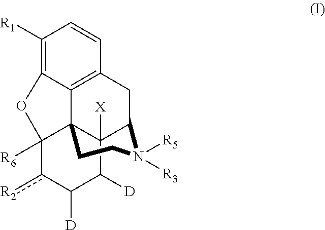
C1([R1])=C2C3=C(C=C1)CC1C4([X])C3(C([R6])(O2)c([R2])C([D])C4[D])CCN1([R5])[R3]
